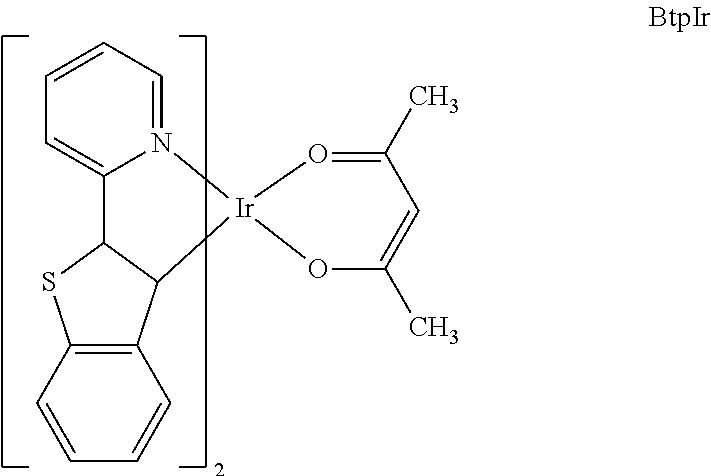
N12=CC=CC=C1C1C(C3=C(S1)C=CC=C3)[Ir]21O=C(C)C=C(C)O1
